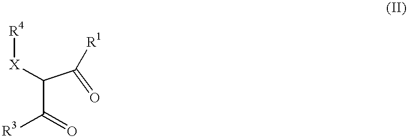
C(C([R3])=O)([X][R4])C(=O)[R1]
